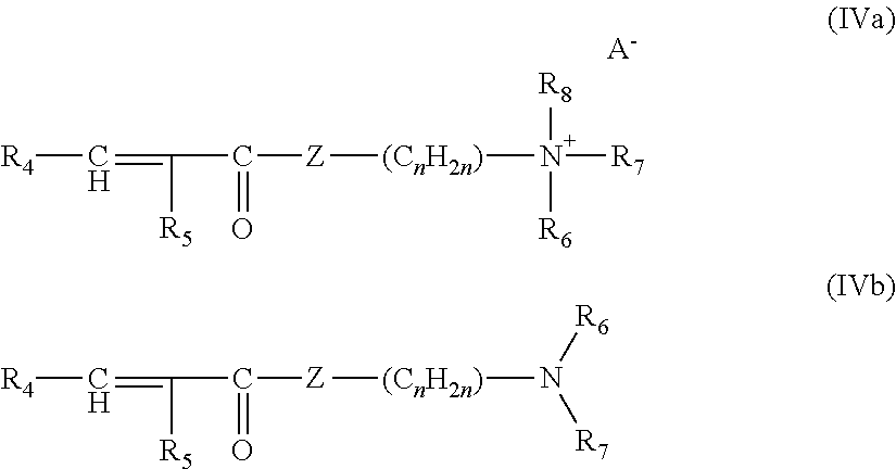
[R4]C=C([R5])C([Z][(CnH2n)]N([R7])([R8])[R6])=O.[A-].[R4]C=C([R5])C([Z][(CnH2n)]N([R7])[R6])=O
